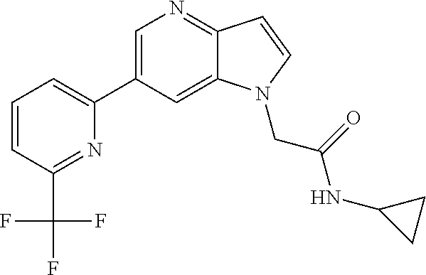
C1=C(C2=CC=CC(C(F)(F)F)=N2)C=C2C(=N1)C=CN2CC(=O)NC1CC1
